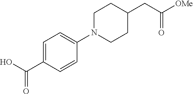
C1=C(C(O)=O)C=CC(N2CCC(CC([OMe])=O)CC2)=C1
